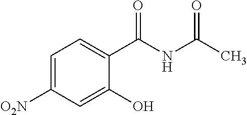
C1=C([O2N])C=C(O)C(C(NC(C)=O)=O)=C1
